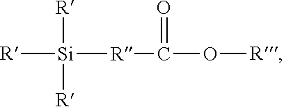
[R][Si]([R]C(O[R])=O)([R])[R]
